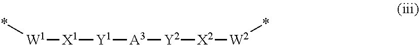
*[W1][X1][Y1][A3][Y2][X2][W2]*
